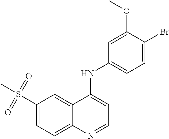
C1(S(C)(=O)=O)=CC=C2C(=C1)C(NC1=CC=C(Br)C(OC)=C1)=CC=N2
